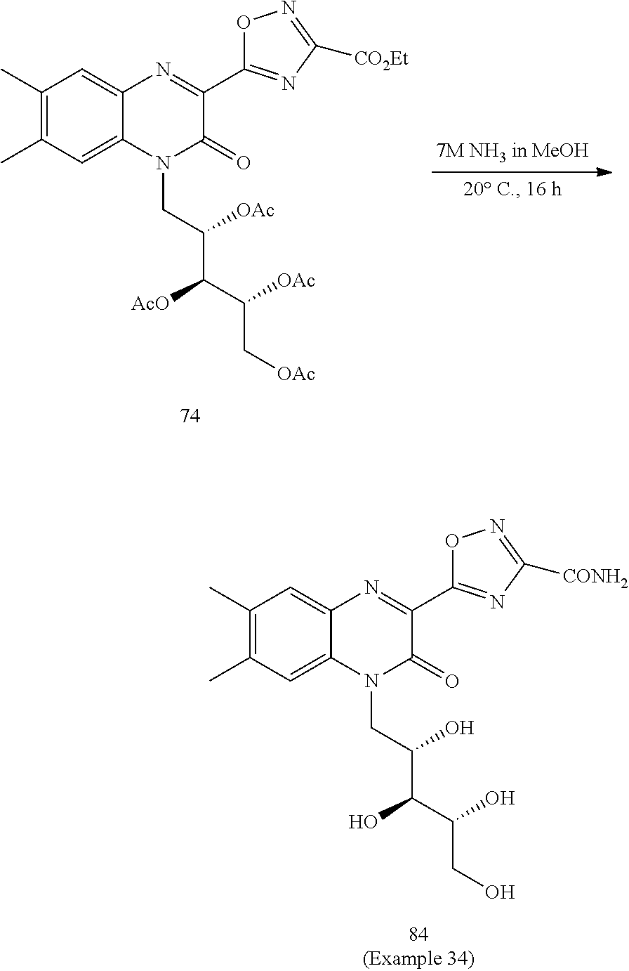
C1(C)=C(C)C=C2C(=C1)N=C(C1=NC([CO2Et])=NO1)C(=O)N2CC(C(C(C[OAc])[OAc])[AcO])[OAc].C1(C)=C(C)C=C2C(=C1)N=C(C1=NC([CONH2])=NO1)C(=O)N2CC(C(C(CO)O)O)O
